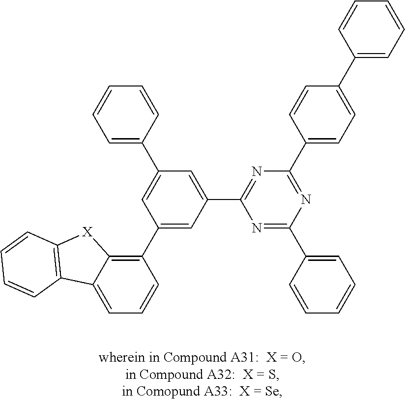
C1=C2C(=C(C3=CC(C4=NC(C5=CC=C(C6=CC=CC=C6)C=C5)=NC(C5=CC=CC=C5)=N4)=CC(C4=CC=CC=C4)=C3)C=C1)[X]C1=C2C=CC=C1
